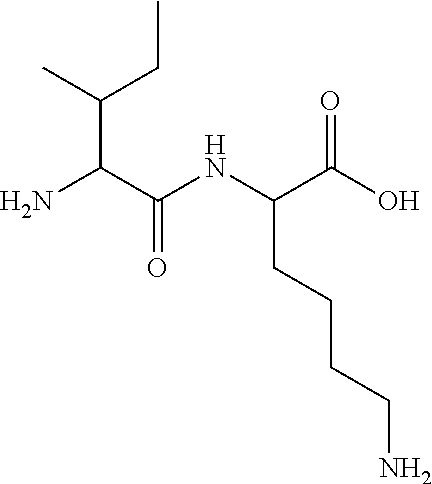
NC(C(NC(C(O)=O)CCCCN)=O)C(CC)C
